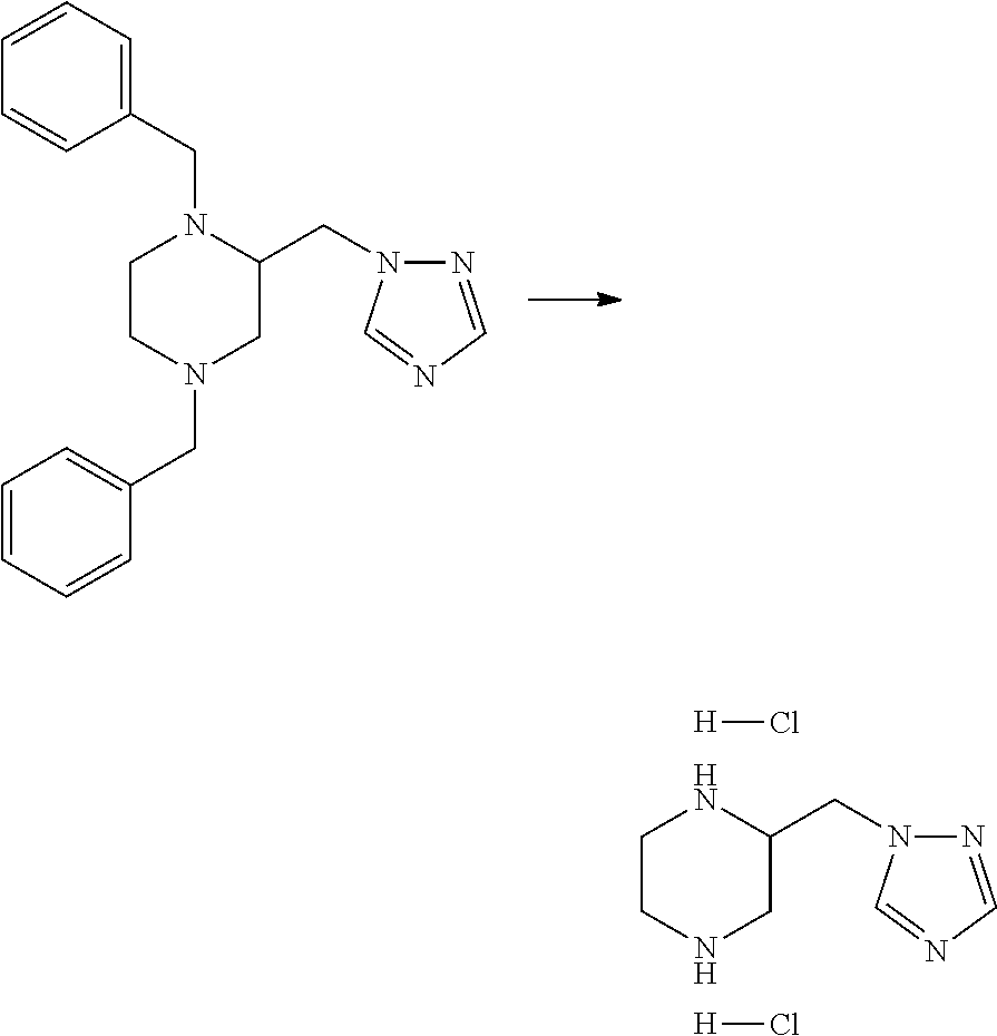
C1CN(CC2=CC=CC=C2)CC(CN2N=CN=C2)N1CC1=CC=CC=C1.C1CNCC(CN2N=CN=C2)N1.[H]Cl.[H]Cl
